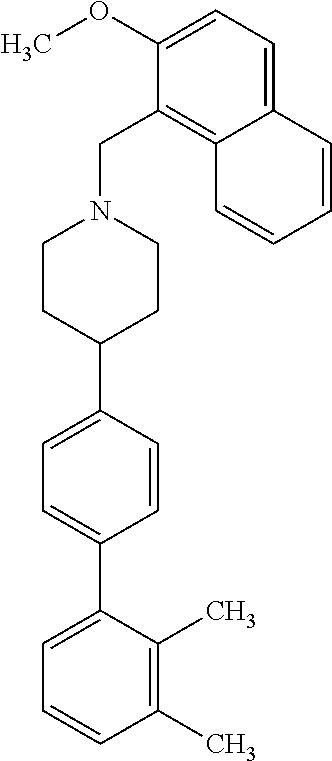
C1(C)=C(C)C(C2=CC=C(C3CCN(CC4=C5C(=CC=C4OC)C=CC=C5)CC3)C=C2)=CC=C1
